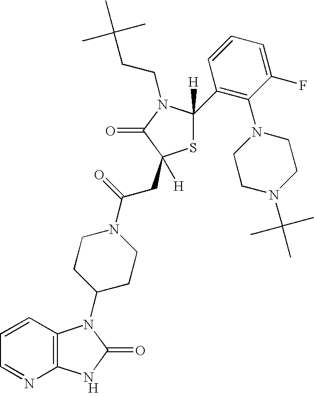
[H].C12=C(C=CC=N1)N(C1CCN(C(=O)CC3([H])SC([H])(C4=C(N5CCN(C(C)(C)C)CC5)C(F)=CC=C4)N(CCC(C)(C)C)C3=O)CC1)C(=O)N2
